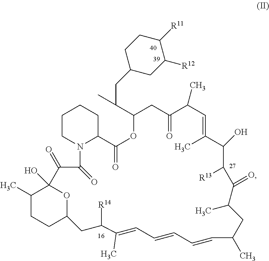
C1CN2C(CC1)C(=O)OC(C(CC1CC([R12])C([R11])CC1)C)CC(=O)C(C)C=C(C)C(O)C([R13])C(=O)C(C)CC(C)C=CC=CC=C(C)C([R14])CC1CCC(C)C(O)(C(=O)C2=O)O1
